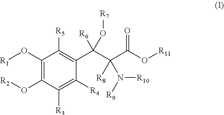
C1(O[R1])=C(O[R2])C([R3])=C([R4])C(C(C(C(O[R11])=O)([R8])N([R9])[R10])([R6])O[R7])=C1[R5]
